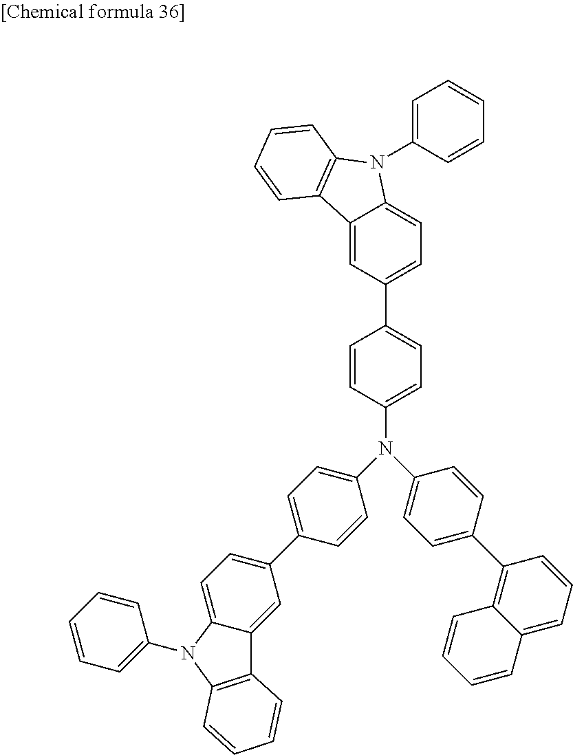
C1=CC(N(C2=CC=C(C3=C4C(=CC=C3)C=CC=C4)C=C2)C2=CC=C(C3=CC=C4C(=C3)C3=C(N4C4=CC=CC=C4)C=CC=C3)C=C2)=CC=C1C1=CC=C2C(=C1)C1=C(N2C2=CC=CC=C2)C=CC=C1
